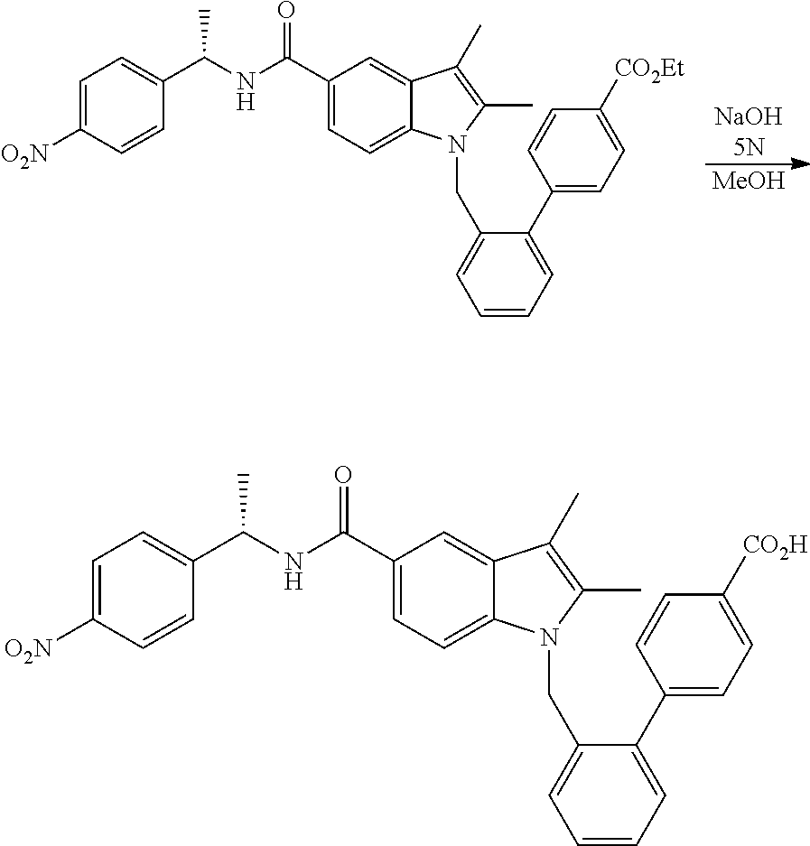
[MeOH].[NaOH5N].C1(C(NC(C2=CC=C([O2N])C=C2)C)=O)=CC=C2C(=C1)C(C)=C(C)N2CC1=CC=CC=C1C1=CC=C([CO2Et])C=C1.C1(C(NC(C2=CC=C([O2N])C=C2)C)=O)=CC=C2C(=C1)C(C)=C(C)N2CC1=CC=CC=C1C1=CC=C([CO2H])C=C1
